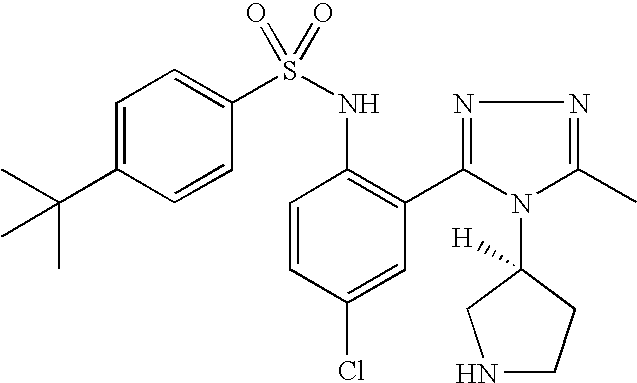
C1=C(C(C)(C)C)C=CC(S(NC2=C(C3=NN=C(C)N3C3([H])CNCC3)C=C(Cl)C=C2)(=O)=O)=C1
